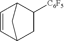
C1=CC2CC([C6F5])C1C2
